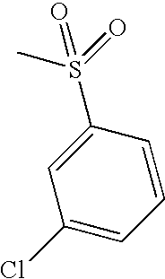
C1=CC(S(=O)(C)=O)=CC(Cl)=C1
